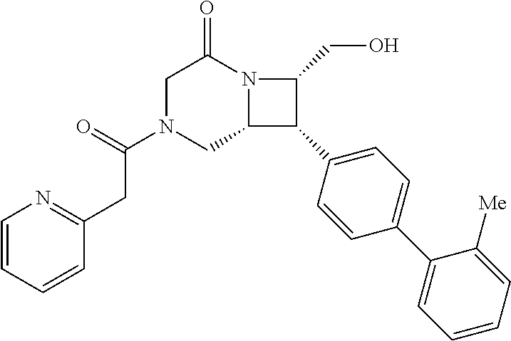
C1N(C(CC2=NC=CC=C2)=O)CC2N(C1=O)C(CO)C2C1=CC=C(C2=CC=CC=C2[Me])C=C1
